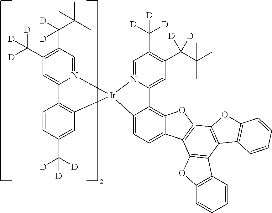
C1(C([D])([D])[D])=C(C([D])(C(C)(C)C)[D])C=N2C(=C1)C1=C(C=C(C([D])([D])[D])C=C1)[Ir]21C2=CC=C3C(=C2C2=CC(C([D])(C(C)(C)C)[D])=C(C([D])([D])[D])C=N21)OC1=C3C2=C(C3=C1OC1=C3C=CC=C1)C1=C(O2)C=CC=C1
